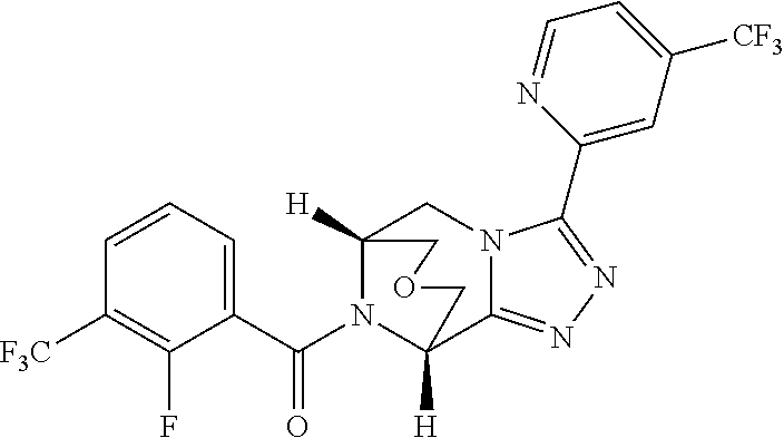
C1(C(N2C3([H])C4=NN=C(C5=CC([CF3])=CC=N5)N4CC2([H])COC3)=O)=CC=CC([F3C])=C1F
